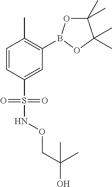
C1=CC(S(=O)(NOCC(O)(C)C)=O)=CC(B2OC(C)(C)C(C)(C)O2)=C1C
